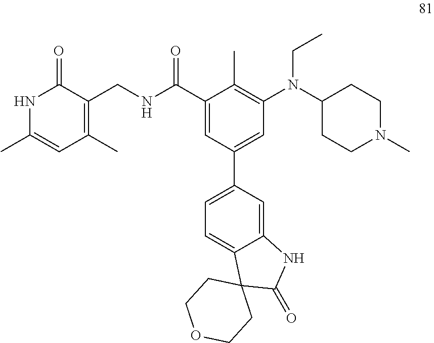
C1(C(NCC2=C(C)C=C(C)NC2=O)=O)=CC(C2=CC=C3C(=C2)NC(=O)C32CCOCC2)=CC(N(CC)C2CCN(C)CC2)=C1C
